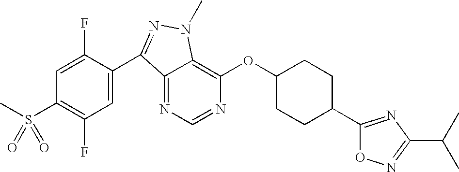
N1=CN=C2C(=C1OC1CCC(C3=NC(C(C)C)=NO3)CC1)N(C)N=C2C1=CC(F)=C(S(C)(=O)=O)C=C1F
